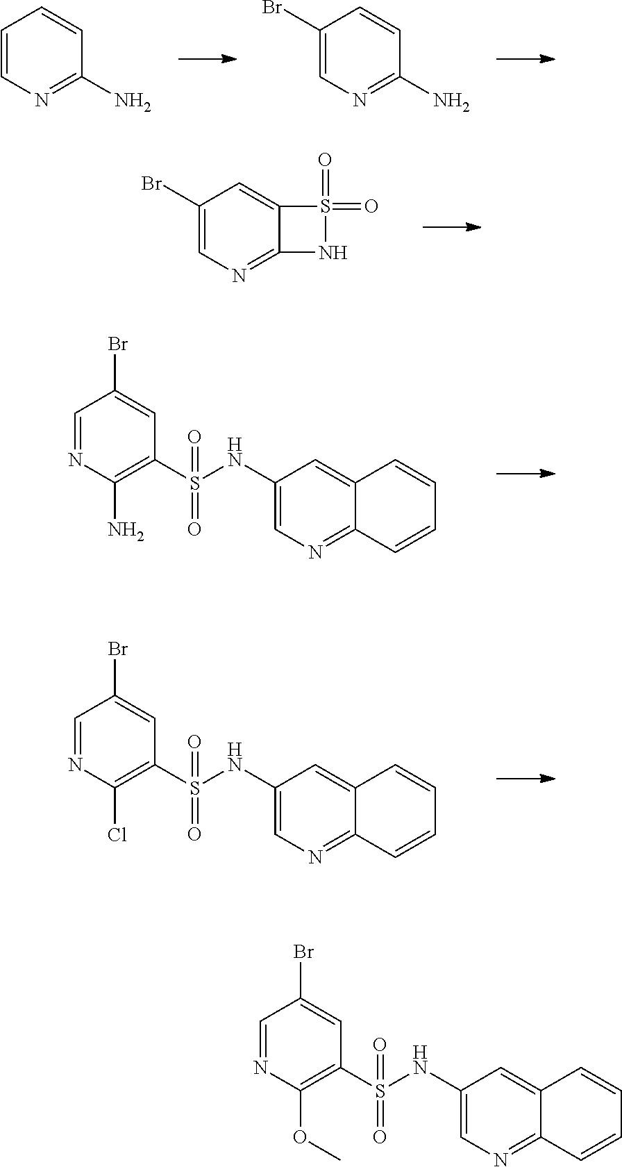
C1=CN=C(N)C=C1.C1(Br)=CN=C(N)C=C1.C1(Br)=CN=C2C(=C1)S(=O)(=O)N2.C1=NC(N)=C(S(NC2=CN=C3C(=C2)C=CC=C3)(=O)=O)C=C1Br.C1=NC(Cl)=C(S(NC2=CN=C3C(=C2)C=CC=C3)(=O)=O)C=C1Br.C1=NC(OC)=C(S(NC2=CN=C3C(=C2)C=CC=C3)(=O)=O)C=C1Br
